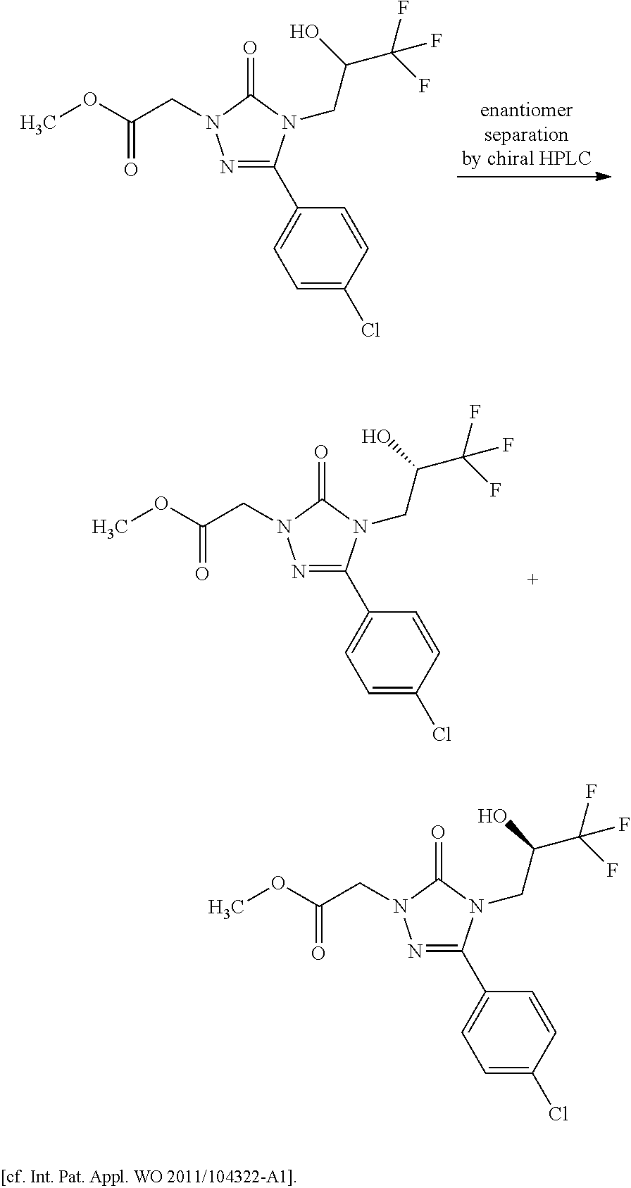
N1=C(C2=CC=C(Cl)C=C2)N(CC(C(F)(F)F)O)C(=O)N1CC(=O)OC.N1=C(C2=CC=C(Cl)C=C2)N(CC(C(F)(F)F)O)C(=O)N1CC(=O)OC.N1=C(C2=CC=C(Cl)C=C2)N(CC(C(F)(F)F)O)C(=O)N1CC(=O)OC
